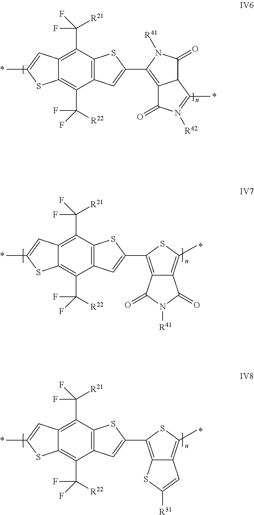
C12=C(C(F)(F)[R21])C3=C(C(C([R22])(F)F)=C1SC(C)=C2)C=C(C1=C2C(C(=O)N1[R41])C(C)=N([R42])C2=O)S3.C12=C(C(F)(F)[R21])C3=C(C(C([R22])(F)F)=C1SC(C)=C2)C=C(C1=C2C(=C(C)S1)C(=O)N([R41])C2=O)S3.C12=C(C(F)(F)[R21])C3=C(C(C([R22])(F)F)=C1SC(C)=C2)C=C(C1=C2C(=C(C)S1)C=C([R31])S2)S3
